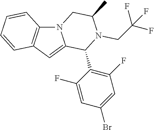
N12C3=C(C=C1C(C1=C(F)C=C(Br)C=C1F)N(CC(F)(F)F)C(C)C2)C=CC=C3
